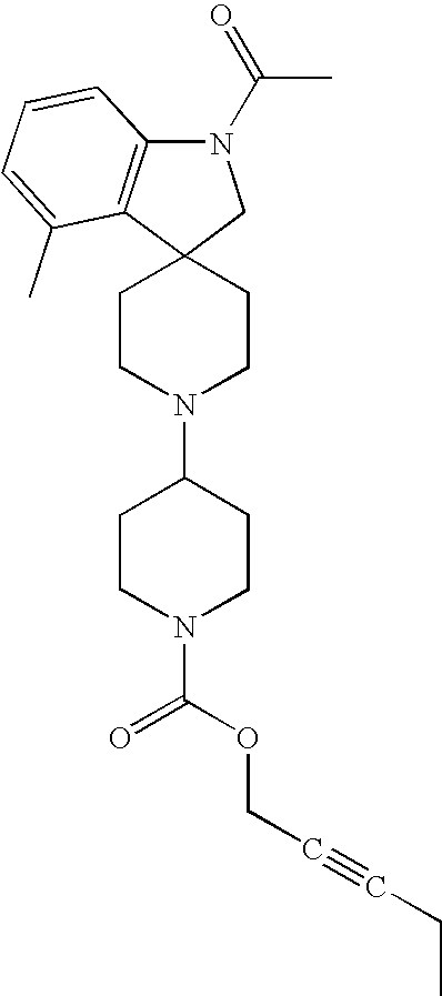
C1CN(C2CCN(C(=O)OCC#CCC)CC2)CCC12CN(C(=O)C)C1=C2C(C)=CC=C1
